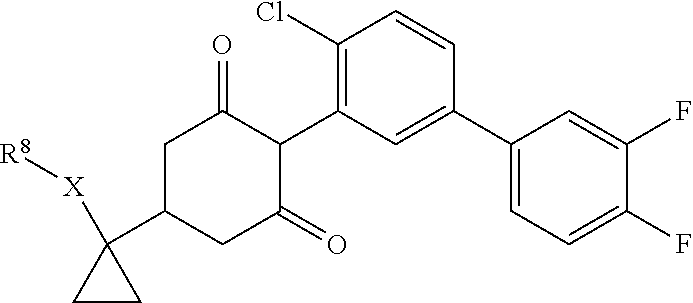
C1(C2=CC(C3C(=O)CC(C4([X][R8])CC4)CC3=O)=C(Cl)C=C2)=CC=C(F)C(F)=C1
